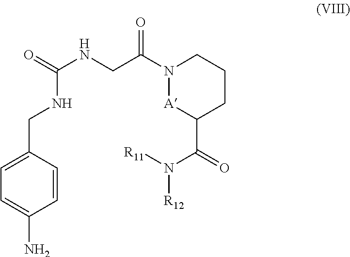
C1=C(N)C=CC(CNC(NCC(N2[A]C(C(=O)N([R11])[R12])CCC2)=O)=O)=C1
